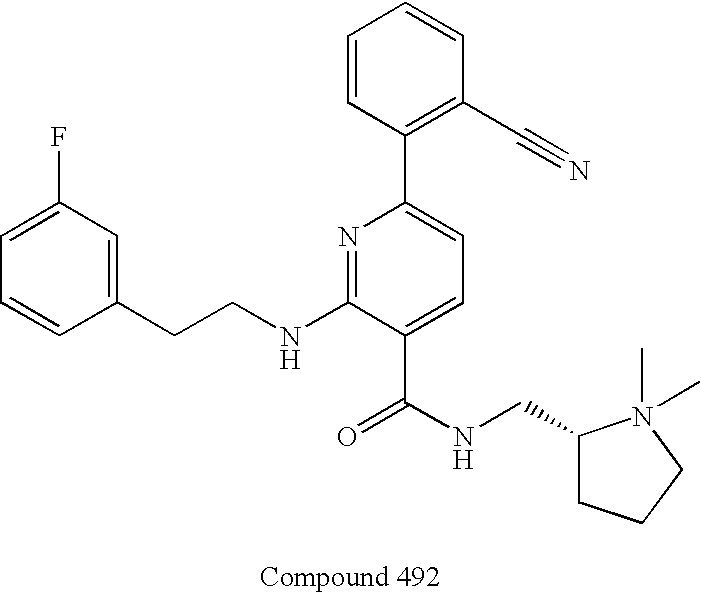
C1=CC(CCNC2=NC(C3=C(C#N)C=CC=C3)=CC=C2C(NCC2CCCN2(C)C)=O)=CC(F)=C1
